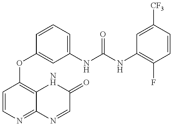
C1=CN=C2C(=C1OC1=CC(NC(=O)NC3=C(F)C=CC([CF3])=C3)=CC=C1)NC(=O)C=N2
